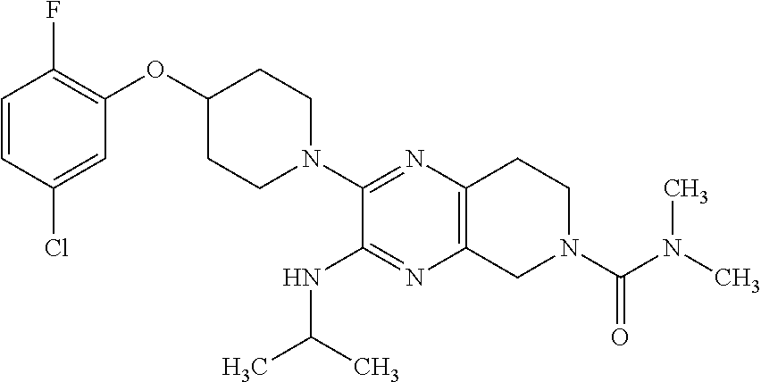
C1=CC(Cl)=CC(OC2CCN(C3=NC4=C(N=C3NC(C)C)CN(C(N(C)C)=O)CC4)CC2)=C1F
